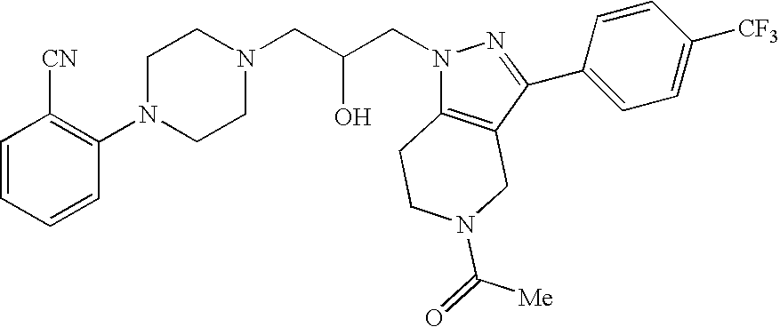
C1=CC=CC(N2CCN(CC(CN3C4=C(C(C5=CC=C([CF3])C=C5)=N3)CN(C([Me])=O)CC4)O)CC2)=C1[CN]
